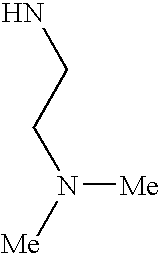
[Me]N([Me])CCN
